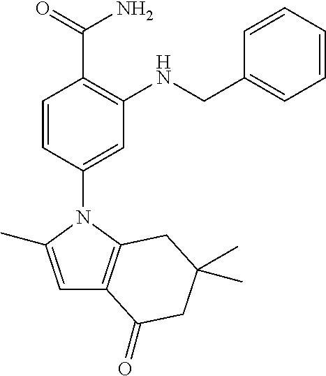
C1=CC(N2C(C)=CC3=C2CC(C)(C)CC3=O)=CC(NCC2=CC=CC=C2)=C1C(=O)N
